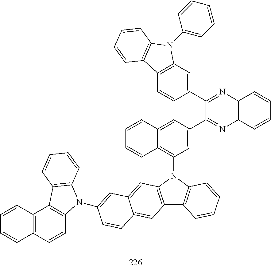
C12=C(N(C3=C4C(=CC(C5=NC6=C(N=C5C5=CC7=C(C=C5)C5=C(N7C7=CC=CC=C7)C=CC=C5)C=CC=C6)=C3)C=CC=C4)C3=C1C=CC=C3)C=C1C(=C2)C=CC(N2C3=C(C4=C(C=C3)C=CC=C4)C3=C2C=CC=C3)=C1
